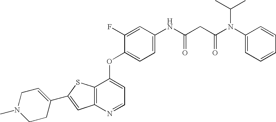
C12=C(SC(C3=CCN(C)CC3)=C1)C(OC1=CC=C(NC(CC(N(C3=CC=CC=C3)C(C)C)=O)=O)C=C1F)=CC=N2
